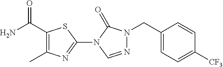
NC(C1=C(C)N=C(N2C(=O)N(CC3=CC=C([CF3])C=C3)N=C2)S1)=O
